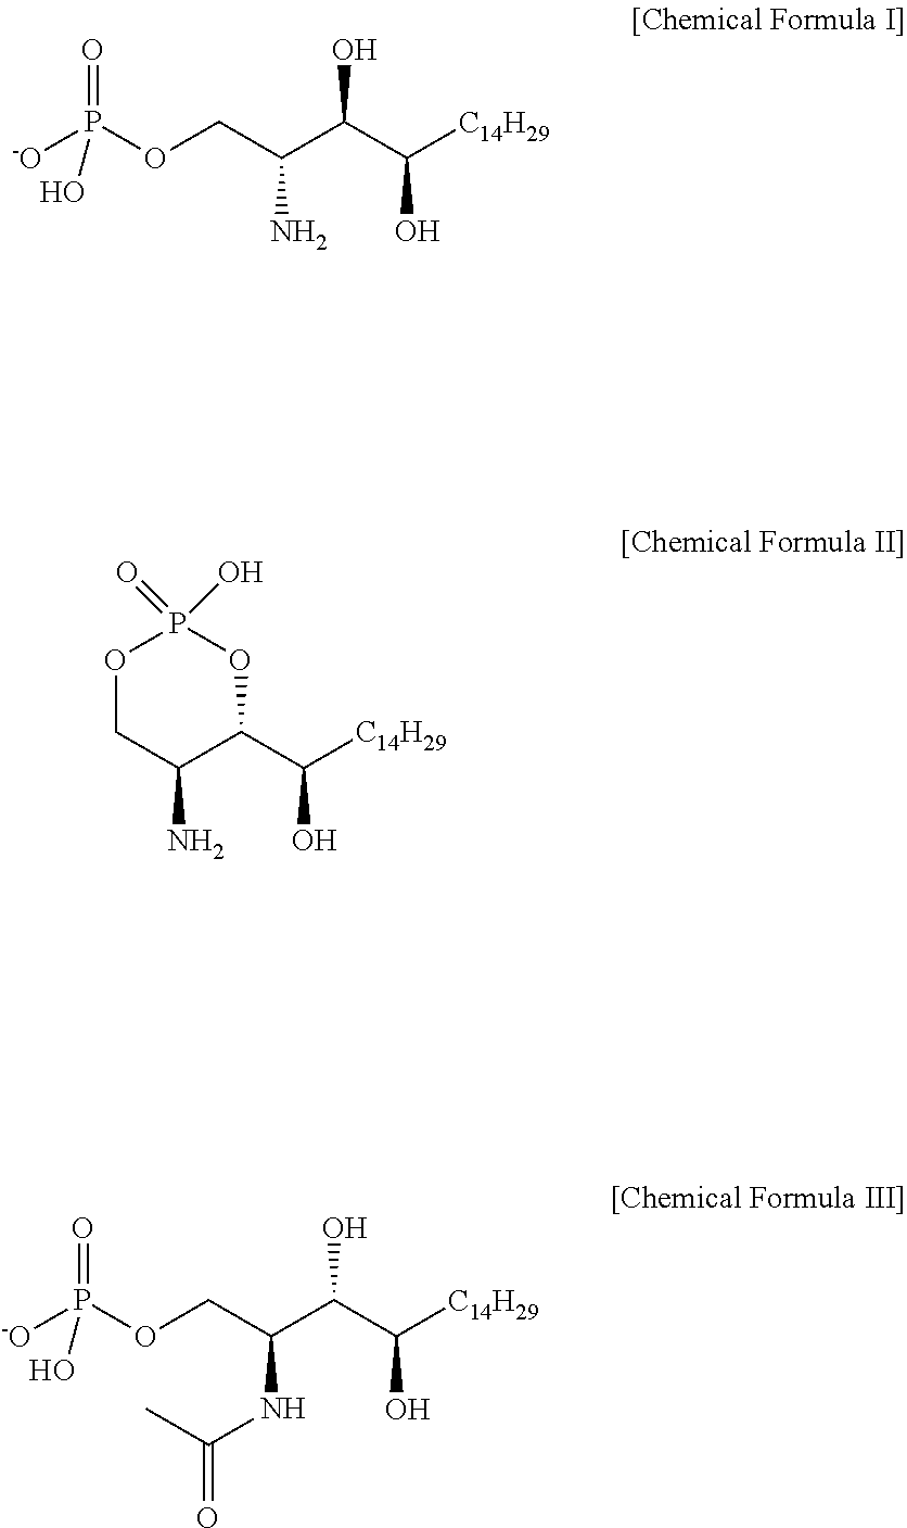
[-O]P(OCC(C(C([C14H29])O)O)N)(O)=O.C1(C([C14H29])O)OP(=O)(O)OCC1N.[-O]P(OCC(C(C([C14H29])O)O)NC(=O)C)(O)=O
